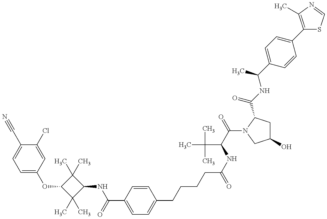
C1=C(OC2C(C)(C)C(NC(=O)C3=CC=C(CCCCC(=O)NC(C(C)(C)C)C(=O)N4C(C(=O)NC(C)C5=CC=C(C6=C(C)N=CS6)C=C5)CC(O)C4)C=C3)C2(C)C)C=C(Cl)C(C#N)=C1
